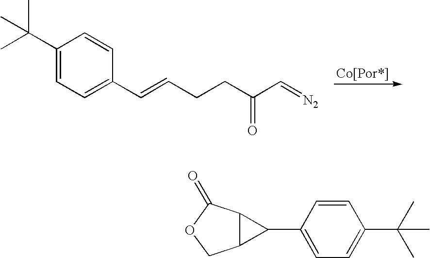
C1(C(C)(C)C)=CC=C(C=CCCC(C=[N2])=O)C=C1.C1(C2C3C2COC3=O)=CC=C(C(C)(C)C)C=C1
